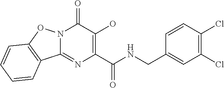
N(C(C1=C(O)C(=O)N2C(=N1)C1=C(O2)C=CC=C1)=O)CC1=CC(Cl)=C(Cl)C=C1
